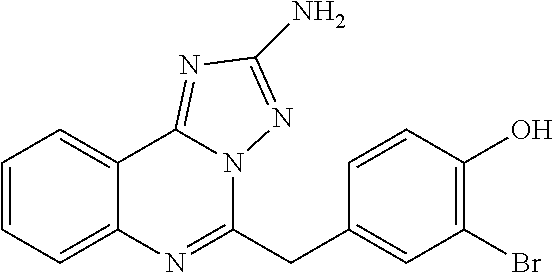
C1=CC=C2C(=C1)C1=NC(N)=NN1C(CC1=CC(Br)=C(O)C=C1)=N2
